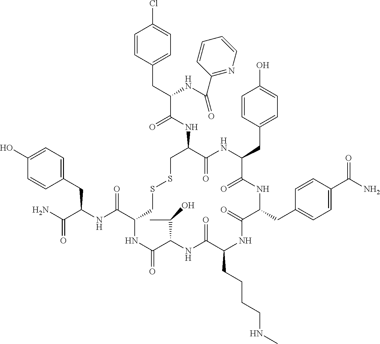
C1=C(O)C=CC(CC(NC(C2CSSCC(NC(C(CC3=CC=C(Cl)C=C3)NC(=O)C3=NC=CC=C3)=O)C(=O)NC(CC3=CC=C(O)C=C3)C(=O)NC(CC3=CC=C(C(N)=O)C=C3)C(=O)NC(CCCCNC)C(=O)NC(C(C)O)C(=O)N2)=O)C(N)=O)=C1
